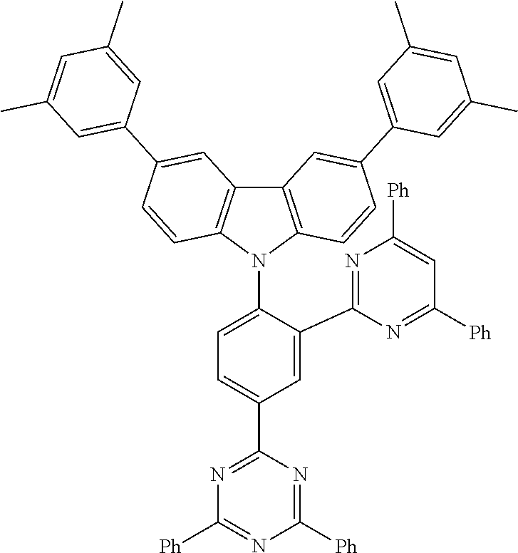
C1=C(C2=NC([Ph])=CC([Ph])=N2)C(N2C3=C(C4=C2C=CC(C2=CC(C)=CC(C)=C2)=C4)C=C(C2=CC(C)=CC(C)=C2)C=C3)=CC=C1C1=NC([Ph])=NC([Ph])=N1
